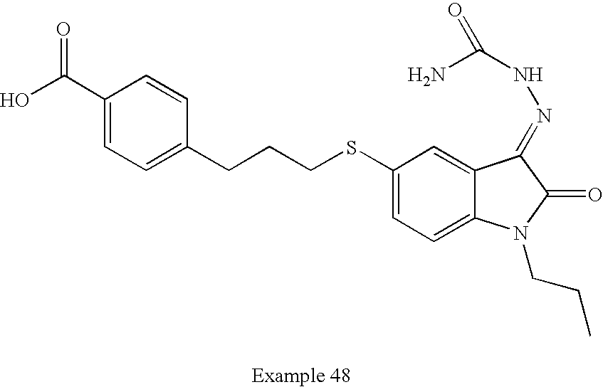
C1(C(O)=O)=CC=C(CCCSC2=CC=C3C(=C2)C(=NNC(N)=O)C(=O)N3CCC)C=C1
